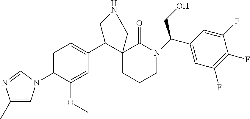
C1=C(N2C=C(C)N=C2)C(OC)=CC(C2C3(CCCN(C(CO)C4=CC(F)=C(F)C(F)=C4)C3=O)CNC2)=C1
